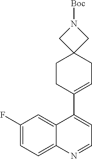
C1CC(C2=CC=NC3=CC=C(F)C=C23)=CCC12CN([Boc])C2
